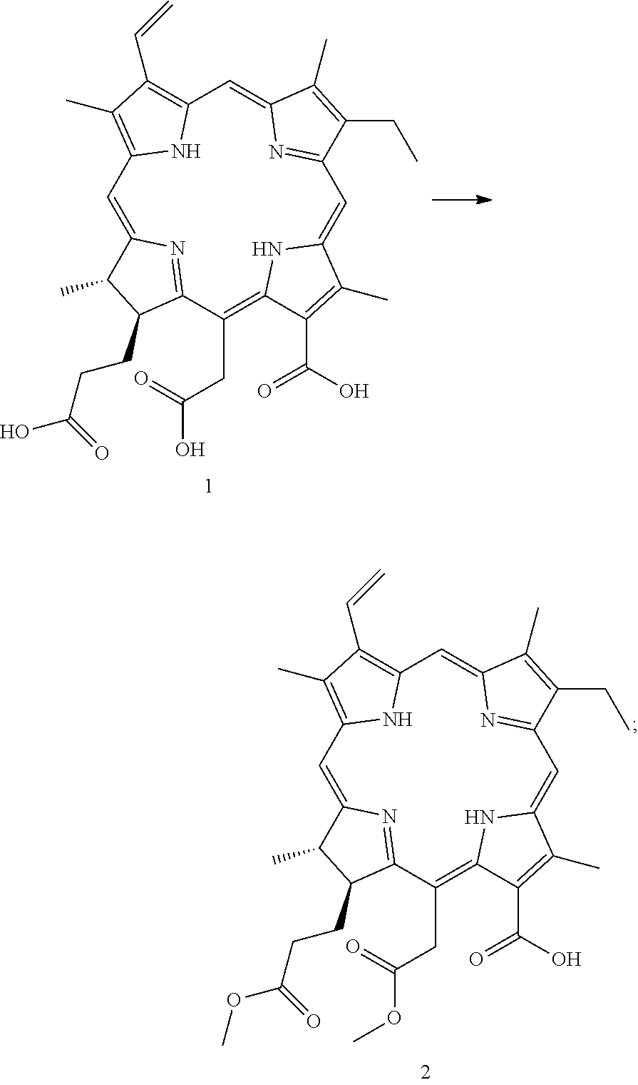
C1=C2N=C(C(CC(O)=O)=C3NC(=CC4=NC(=CC5=C(C=C)C(C)=C1N5)C(C)=C4CC)C(C)=C3C(O)=O)C(CCC(O)=O)C2C.C1=C2N=C(C(CC(OC)=O)=C3NC(=CC4=NC(=CC5=C(C=C)C(C)=C1N5)C(C)=C4CC)C(C)=C3C(O)=O)C(CCC(OC)=O)C2C
